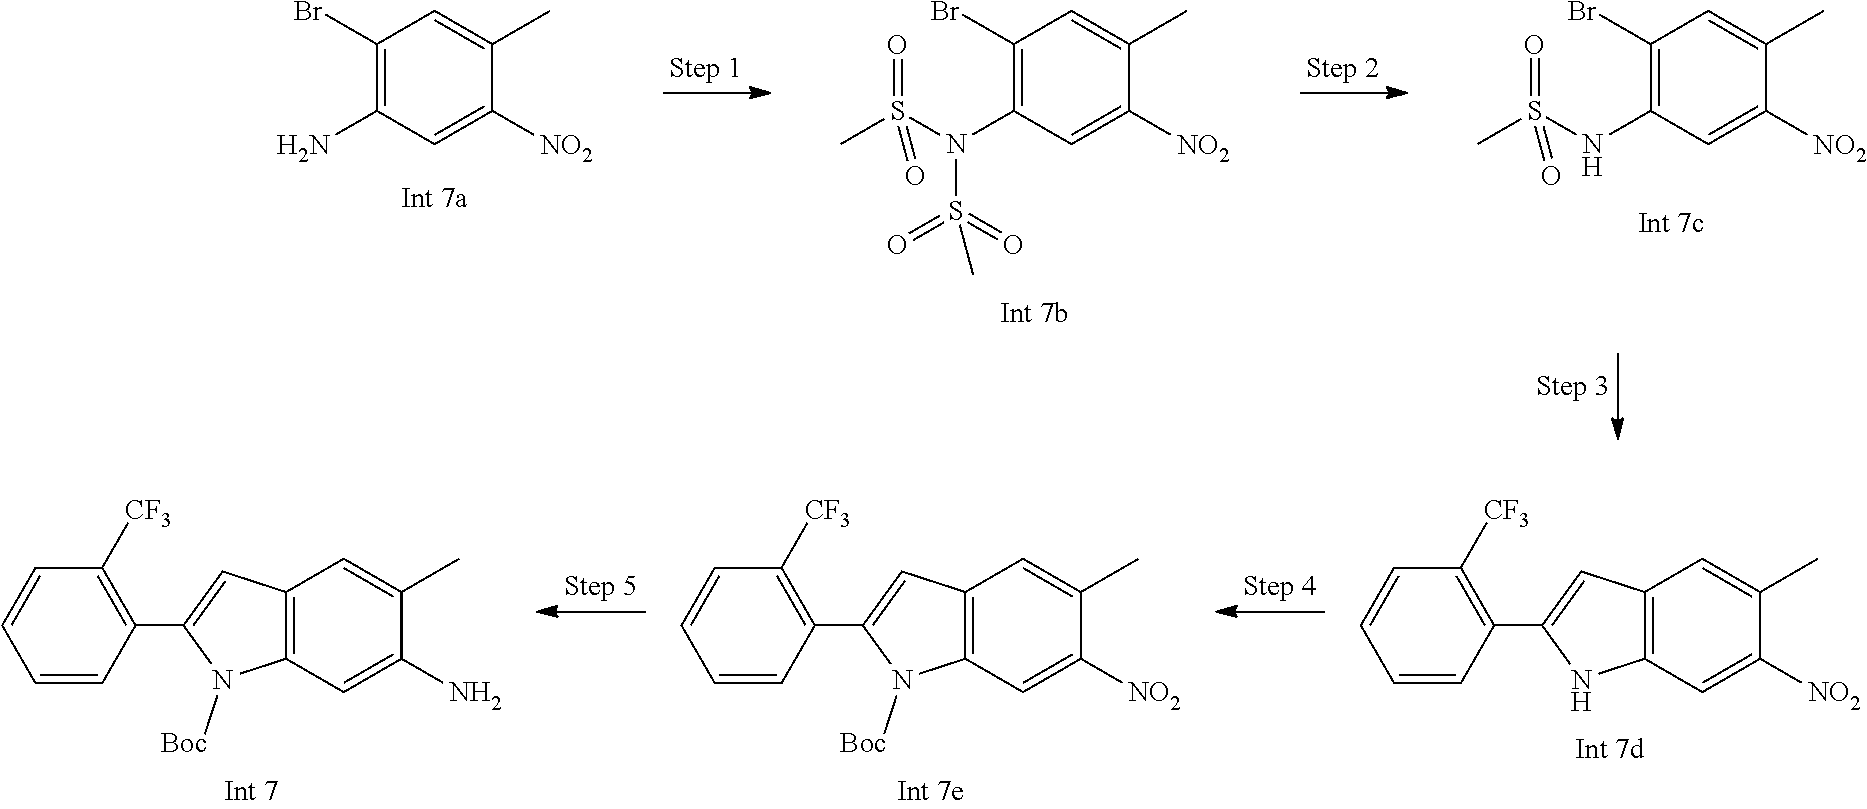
C1(Br)=C(N)C=C([NO2])C(C)=C1.C1(Br)=C(N(S(=O)(=O)C)S(=O)(C)=O)C=C([NO2])C(C)=C1.C1(Br)=C(NS(=O)(C)=O)C=C([NO2])C(C)=C1.C12=C(C=C([NO2])C(C)=C1)NC(C1=C([CF3])C=CC=C1)=C2.C12=C(C=C([NO2])C(C)=C1)N([Boc])C(C1=C([CF3])C=CC=C1)=C2.C12=C(C=C(N)C(C)=C1)N([Boc])C(C1=C([CF3])C=CC=C1)=C2
